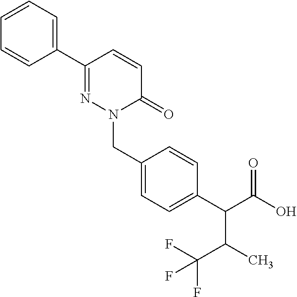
C1=CC=C(C2=NN(CC3=CC=C(C(C(O)=O)C(C)C(F)(F)F)C=C3)C(=O)C=C2)C=C1
